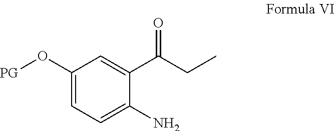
C1(O[PG])=CC=C(N)C(C(=O)CC)=C1
